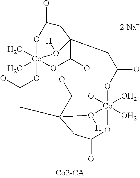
O1[Co]23(O)(O)OC(O)C(O2[H])(CC(O)O[Co]24(O)(O)OC(O)CC(CC(O)O3)(O2[H])C(O)O4)CC1O
